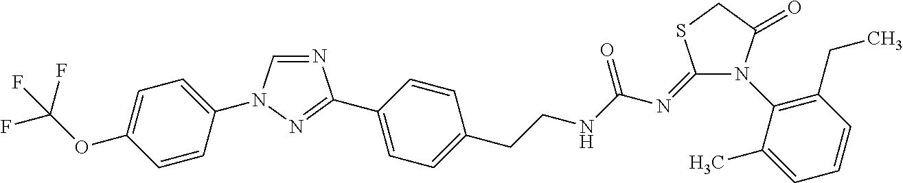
N1=CN(C2=CC=C(OC(F)(F)F)C=C2)N=C1C1=CC=C(CCNC(N=C2SCC(=O)N2C2=C(CC)C=CC=C2C)=O)C=C1
